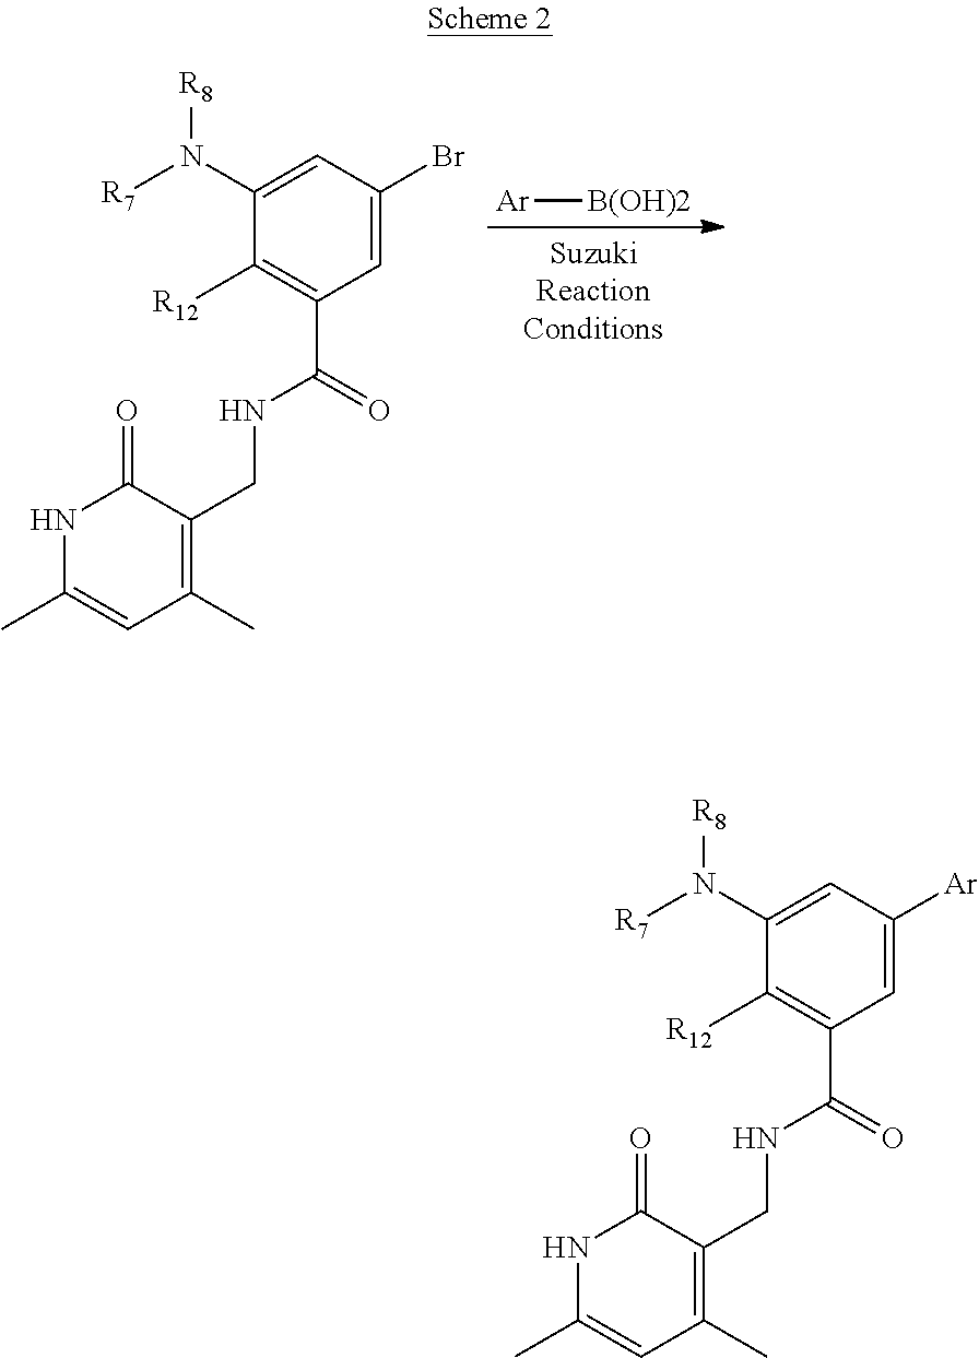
C1(N([R7])[R8])=CC(Br)=CC(C(=O)NCC2=C(C)C=C(C)NC2=O)=C1[R12].[Ar][B(OH)2].C1(N([R7])[R8])=CC([Ar])=CC(C(=O)NCC2=C(C)C=C(C)NC2=O)=C1[R12]
